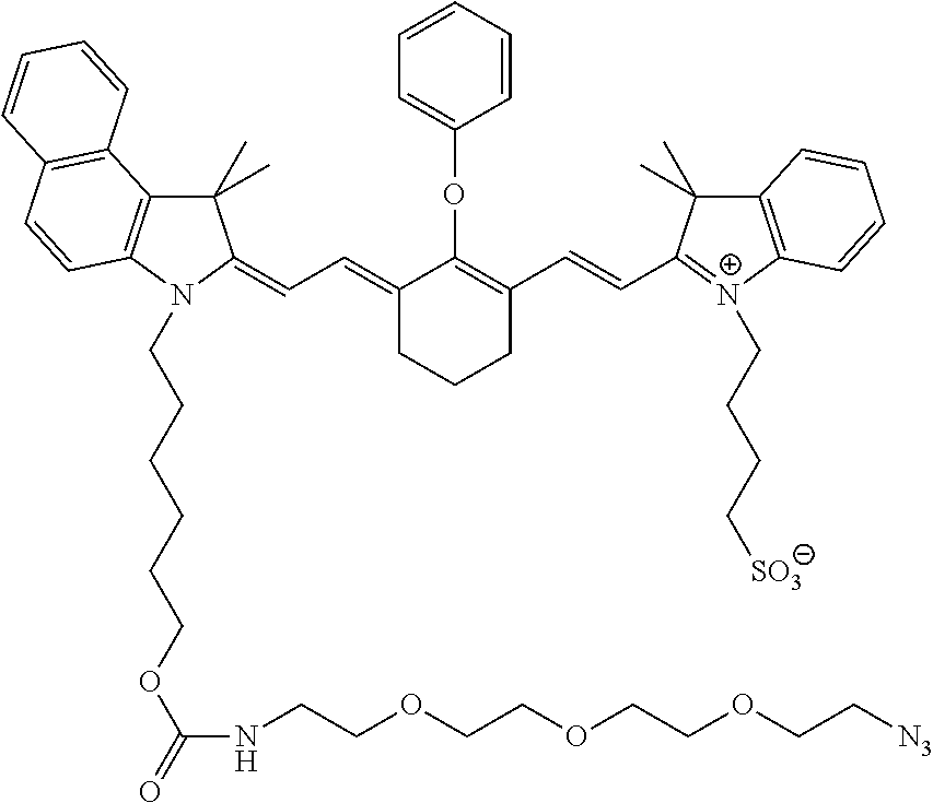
C1(C)(C)C2=C(N(CCCCCCOC(=O)NCCOCCOCCOCC[N3])C1=CC=C1CCCC(C=CC3=[N+](CCCC[SO3])C4=C(C3(C)C)C=CC=C4)=C1OC1=CC=CC=C1)C=CC1=C2C=CC=C1
